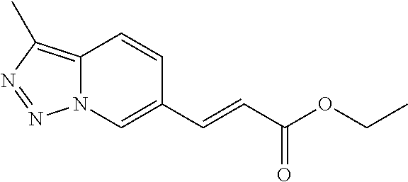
N12C(=C(C)N=N1)C=CC(C=CC(OCC)=O)=C2
